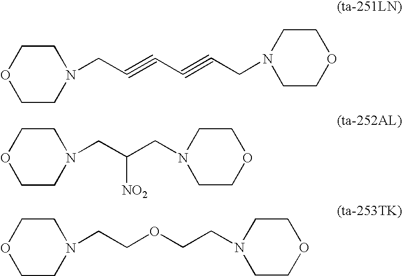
C1CN(CC#CC#CCN2CCOCC2)CCO1.C1CN(CC([NO2])CN2CCOCC2)CCO1.C1CN(CCOCCN2CCOCC2)CCO1
